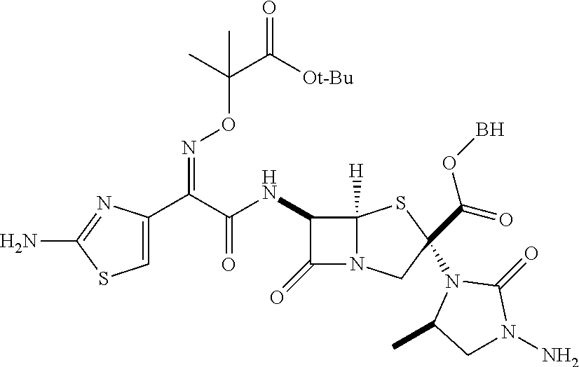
C1=C(C(C(=O)NC2C(=O)N3C2([H])SC(C(=O)OB)(N2C(C)CN(N)C2=O)C3)=NOC(C([Ot-Bu])=O)(C)C)N=C(N)S1
